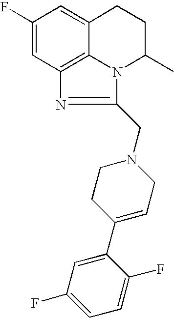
C1(F)=CC2=C3C(=C1)CCC(C)N3C(CN1CCC(C3=CC(F)=CC=C3F)=CC1)=N2
